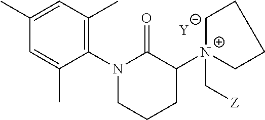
C1=C(C)C(N2C(=O)C([N+]3(C[Z])CCCC3)CCC2)=C(C)C=C1C.[Y]
